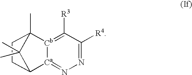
[Ca]12=NN=C([R4])C([R3])=[Cb]1C1(C)CCC2C1(C)C
